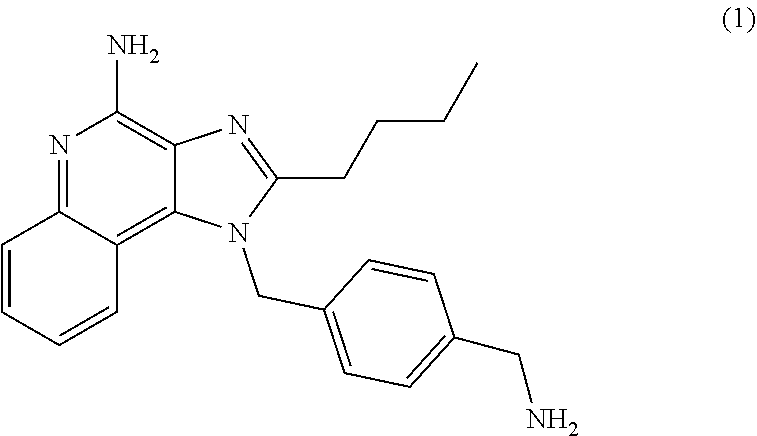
N1=C2C(=C3C(=C1N)N=C(CCCC)N3CC1=CC=C(CN)C=C1)C=CC=C2
